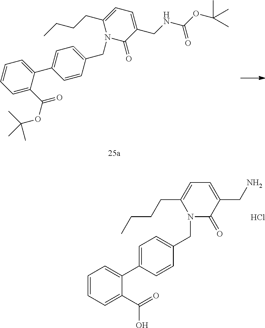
N1(CC2=CC=C(C3=CC=CC=C3C(=O)O)C=C2)C(=O)C(CN)=CC=C1CCCC.Cl.N1(CC2=CC=C(C3=CC=CC=C3C(=O)OC(C)(C)C)C=C2)C(=O)C(CNC(OC(C)(C)C)=O)=CC=C1CCCC
